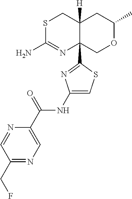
S1C(N)=NC2(C3=NC(NC(C4=CN=C(CF)C=N4)=O)=CS3)C([H])(C1)CC(C)OC2
